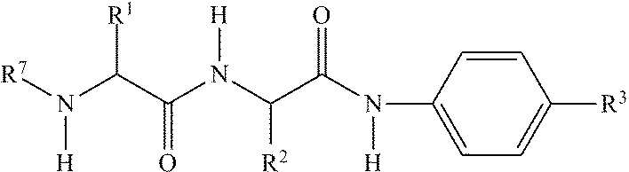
N(C(C(N(C(C(N([H])C1=CC=C([R3])C=C1)=O)[R2])[H])=O)[R1])([H])[R7]
